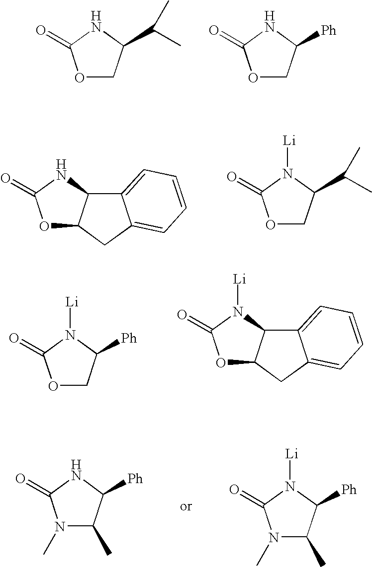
O1CC(C(C)C)NC1=O.O1CC([Ph])NC1=O.O1C2C(NC1=O)C1=CC=CC=C1C2.O1CC(C(C)C)N([Li])C1=O.O1CC([Ph])N([Li])C1=O.O1C2C(N([Li])C1=O)C1=CC=CC=C1C2.N1(C)C(C)C([Ph])NC1=O.N1(C)C(C)C([Ph])N([Li])C1=O
